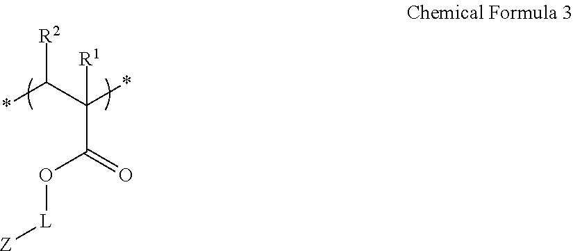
[R2]C(C(*)(C(=O)O[L][Z])[R1])*
